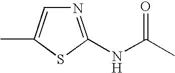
N1=C(NC(C)=O)SC(C)=C1
